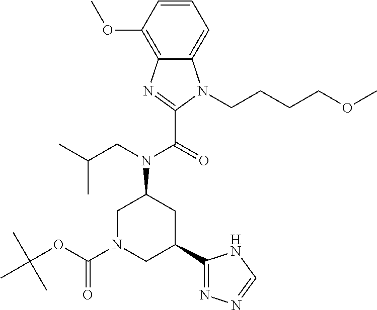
C1=CC(OC)=C2C(=C1)N(CCCCOC)C(C(=O)N(CC(C)C)C1CC(C3=NN=CN3)CN(C(OC(C)(C)C)=O)C1)=N2
